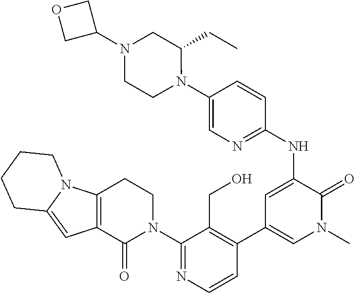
C1(N2CCC3=C(C2=O)C=C2N3CCCC2)=NC=CC(C2=CN(C)C(=O)C(NC3=NC=C(N4C(CC)CN(C5COC5)CC4)C=C3)=C2)=C1CO
